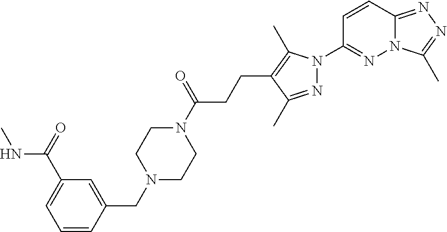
N12C(=NN=C1C)C=CC(N1N=C(C)C(CCC(N3CCN(CC4=CC(C(=O)NC)=CC=C4)CC3)=O)=C1C)=N2
